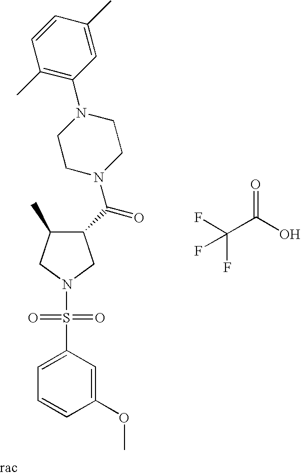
N1(S(=O)(=O)C2=CC=CC(OC)=C2)CC(C(=O)N2CCN(C3=C(C)C=CC(C)=C3)CC2)C(C)C1.FC(C(O)=O)(F)F
